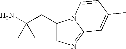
C1(CC(N)(C)C)=CN=C2N1C=CC(C)=C2
